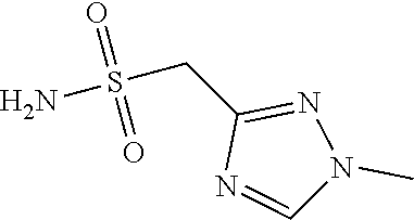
NS(CC1=NN(C)C=N1)(=O)=O
